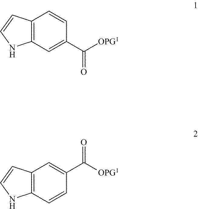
C1(C([OPG1])=O)=CC2=C(C=C1)C=CN2.C1=CC2=C(C=C1C([OPG1])=O)C=CN2
